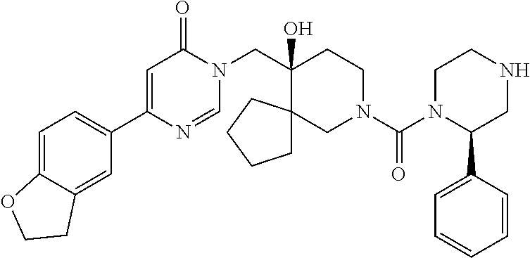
C1(C2=CC=C3C(=C2)CCO3)=CC(=O)N(CC2(O)CCN(C(=O)N3C(C4=CC=CC=C4)CNCC3)CC23CCCC3)C=N1
